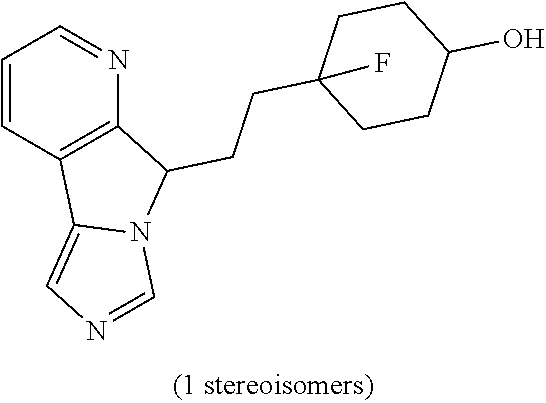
C1=CC2=C(N=C1)C(CCC1(F)CCC(O)CC1)N1C2=CN=C1
